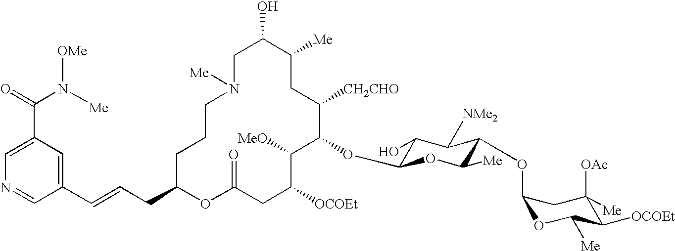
C1C(O)C([Me])CC([CH2CHO])C(OC2C(O)C([NMe2])C(OC3OC([Me])C([OCOEt])C([OAc])([Me])C3)C([Me])O2)C([MeO])C([OCOEt])CC(=O)OC(CC=CC2=CC(C(=O)N([Me])[OMe])=CN=C2)CCCN1[Me]
